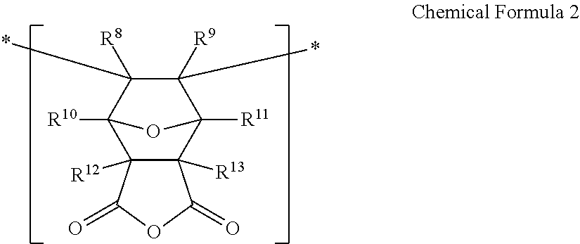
C12([R12])C([R13])(C3([R11])C([R9])(*)C([R8])(*)C1([R10])O3)C(=O)OC2=O
